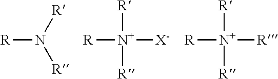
[R]N([R])[R].[R][N+]([R])([R])[X-].[R][N+]([R])([R])[R]
